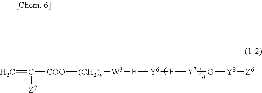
C=C([COO][(CH2)v][W3][E][Y6]F[Y7][G][Y8][Z6])[Z7]
